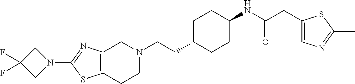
C12=C(CCN(CCC3CCC(NC(CC4=CN=C(C)S4)=O)CC3)C1)SC(N1CC(F)(F)C1)=N2
